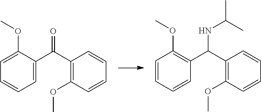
C1=C(OC)C(C(=O)C2=C(OC)C=CC=C2)=CC=C1.C1=CC=CC(C(NC(C)C)C2=C(OC)C=CC=C2)=C1OC
